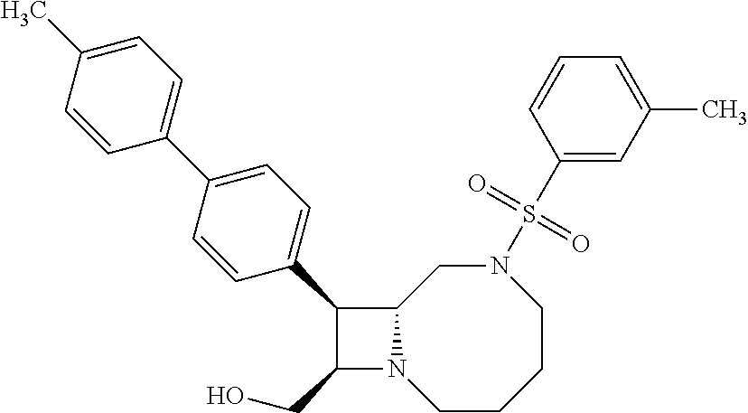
C1(CO)N2C(C1C1=CC=C(C3=CC=C(C)C=C3)C=C1)CN(S(C1=CC(C)=CC=C1)(=O)=O)CCCC2
